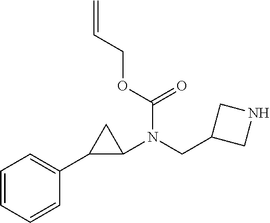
C1=CC=CC(C2C(N(CC3CNC3)C(OCC=C)=O)C2)=C1
